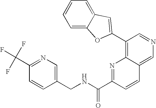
C1=C2C(=CC=C1)C=C(C1=C3C(=CN=C1)C=CC(C(NCC1=CN=C(C(F)(F)F)C=C1)=O)=N3)O2
